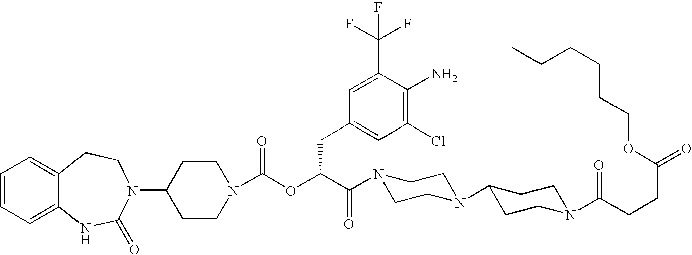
C1=CC=C2C(=C1)CCN(C1CCN(C(OC(C(N3CCN(C4CCN(C(CCC(=O)OCCCCCC)=O)CC4)CC3)=O)CC3=CC(Cl)=C(N)C(C(F)(F)F)=C3)=O)CC1)C(=O)N2
